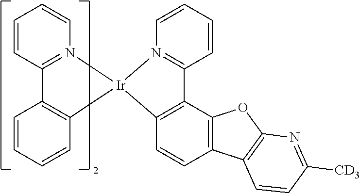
C1=CC=CC2=C1C1=N(C=CC=C1)[Ir]21N2=C(C3=C1C=CC1=C3OC3=C1C=CC([CD3])=N3)C=CC=C2
